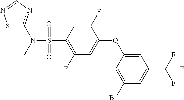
S1C(N(C)S(C2=C(F)C=C(OC3=CC(C(F)(F)F)=CC(Br)=C3)C(F)=C2)(=O)=O)=NC=N1
